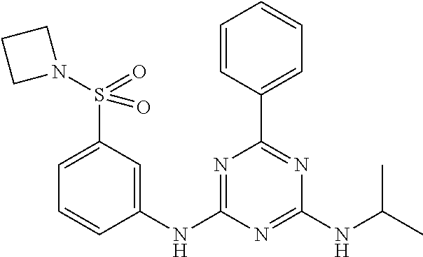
N1=C(NC2=CC(S(N3CCC3)(=O)=O)=CC=C2)N=C(NC(C)C)N=C1C1=CC=CC=C1
